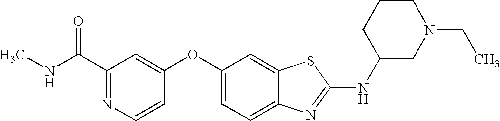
N1=C(C(=O)NC)C=C(OC2=CC=C3C(=C2)SC(NC2CN(CC)CCC2)=N3)C=C1
